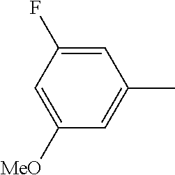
C1([MeO])=CC(F)=CC(C)=C1
